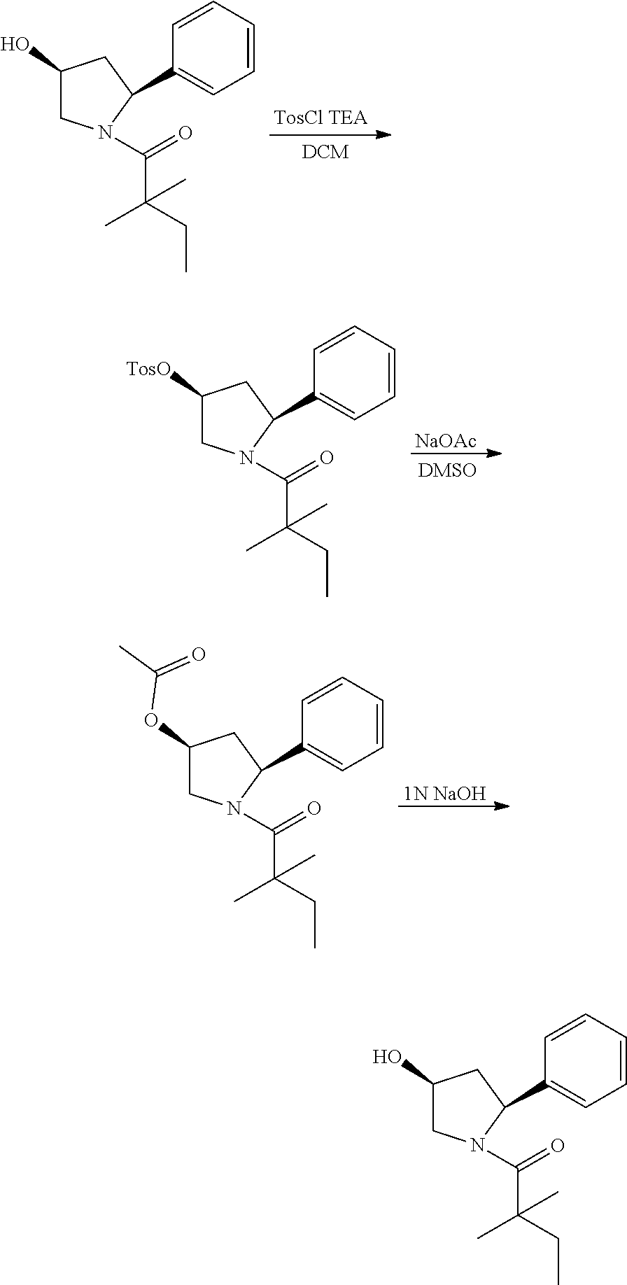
C1(O)CN(C(=O)C(C)(CC)C)C(C2=CC=CC=C2)C1.[NaOAc].C1([TosO])CN(C(=O)C(C)(CC)C)C(C2=CC=CC=C2)C1.[1N NaOH].C1(OC(C)=O)CN(C(=O)C(C)(CC)C)C(C2=CC=CC=C2)C1.C1(O)CN(C(=O)C(C)(CC)C)C(C2=CC=CC=C2)C1
